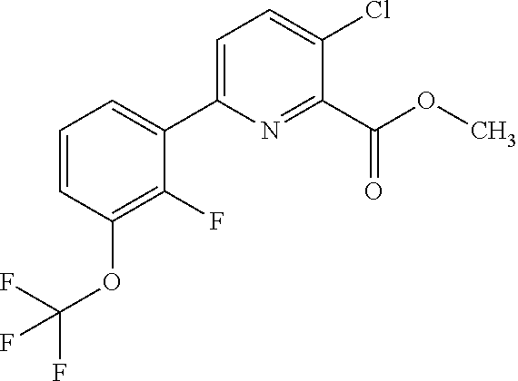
C1=CC(OC(F)(F)F)=C(F)C(C2=CC=C(Cl)C(C(OC)=O)=N2)=C1
